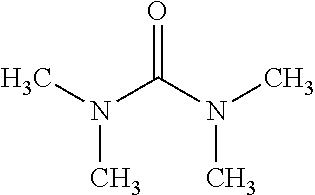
CN(C(N(C)C)=O)C
